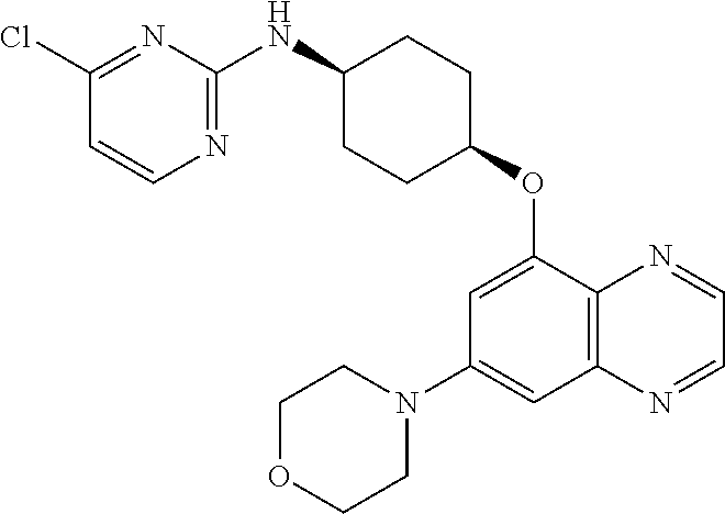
ClC1=NC(NC2CCC(OC3=CC(N4CCOCC4)=CC4=C3N=CC=N4)CC2)=NC=C1
